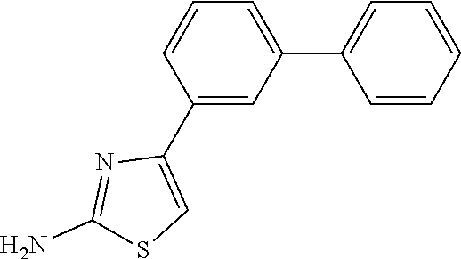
C1(N)=NC(C2=CC(C3=CC=CC=C3)=CC=C2)=CS1
